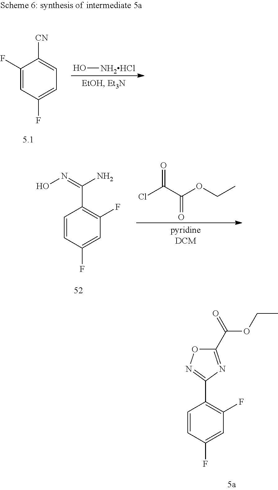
C1(F)=CC(F)=CC=C1[CN].O[NH2HCl].C1=CC(F)=CC(F)=C1C(=NO)N.ClC(C(OCC)=O)=O.C1=CC(F)=CC(F)=C1C1=NOC(C(=O)OCC)=N1
